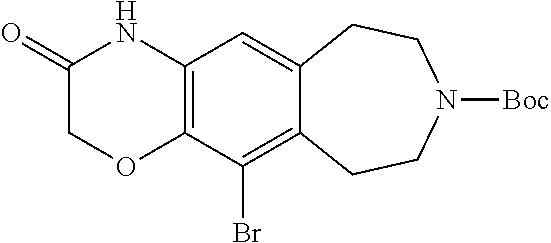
C12=C(C=C3C(=C1Br)CCN([Boc])CC3)NC(=O)CO2
